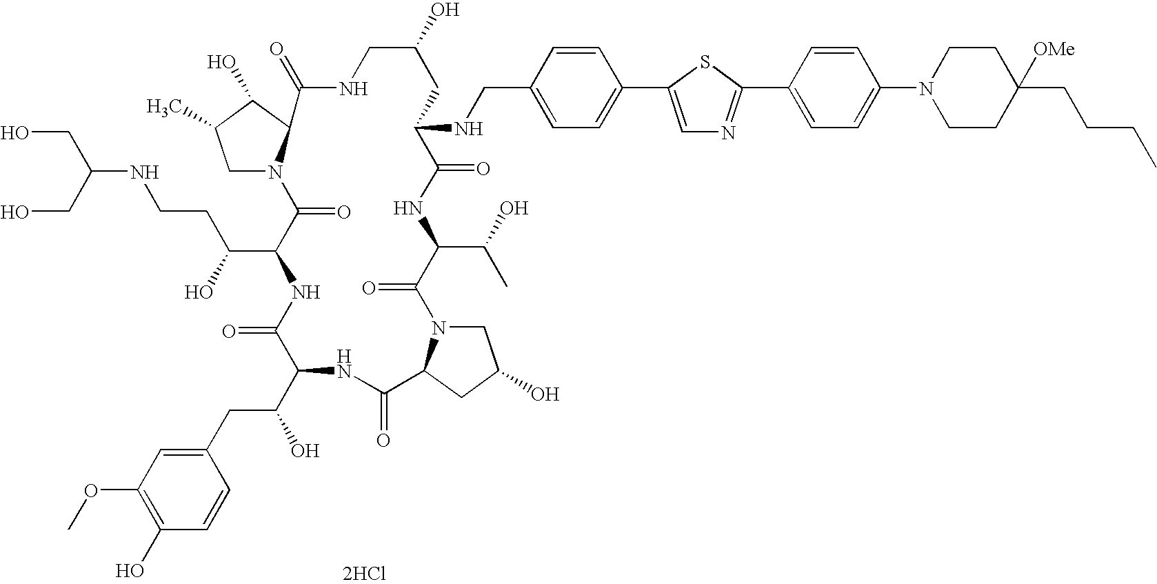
C1N2C(C(O)C1C)C(=O)NCC(O)CC(NCC1=CC=C(C3=CN=C(C4=CC=C(N5CCC(CCCC)([OMe])CC5)C=C4)S3)C=C1)C(=O)NC(C(C)O)C(=O)N1CC(O)CC1C(=O)NC(C(CC1=CC(OC)=C(O)C=C1)O)C(=O)NC(C(O)CCNC(CO)CO)C2=O.[2HCl]
